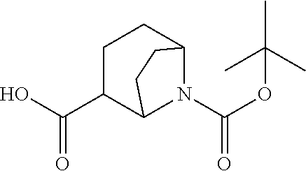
C1C(C(O)=O)C2N(C(OC(C)(C)C)=O)C(C1)CC2
